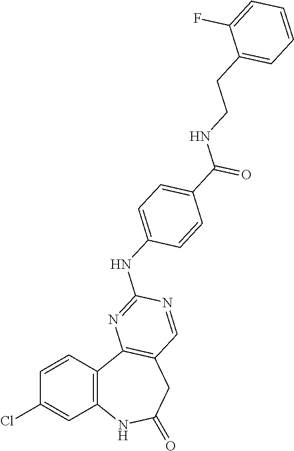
C1=CC2=C(C=C1Cl)NC(=O)CC1=C2N=C(NC2=CC=C(C(=O)NCCC3=CC=CC=C3F)C=C2)N=C1
